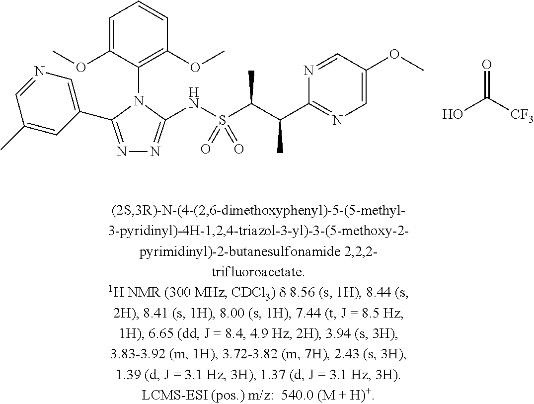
C1(C)=CC(C2=NN=C(NS(C(C(C3=NC=C(OC)C=N3)C)C)(=O)=O)N2C2=C(OC)C=CC=C2OC)=CN=C1.OC([CF3])=O
